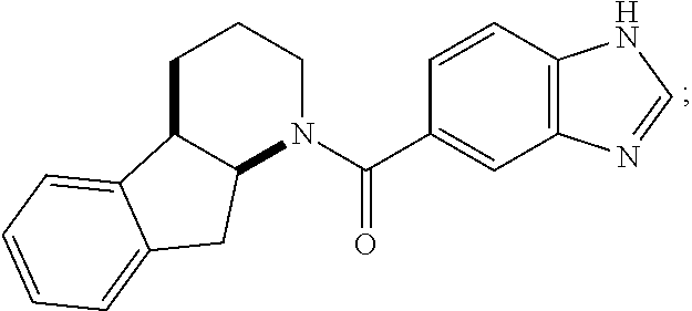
C1C2C(N(C(C3=CC4=C(C=C3)NC=N4)=O)CC1)CC1=CC=CC=C21
